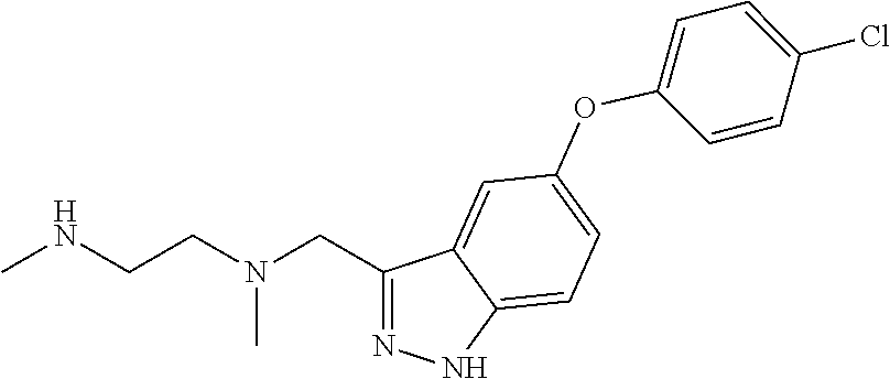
C1(CN(CCNC)C)=NNC2=CC=C(OC3=CC=C(Cl)C=C3)C=C12
